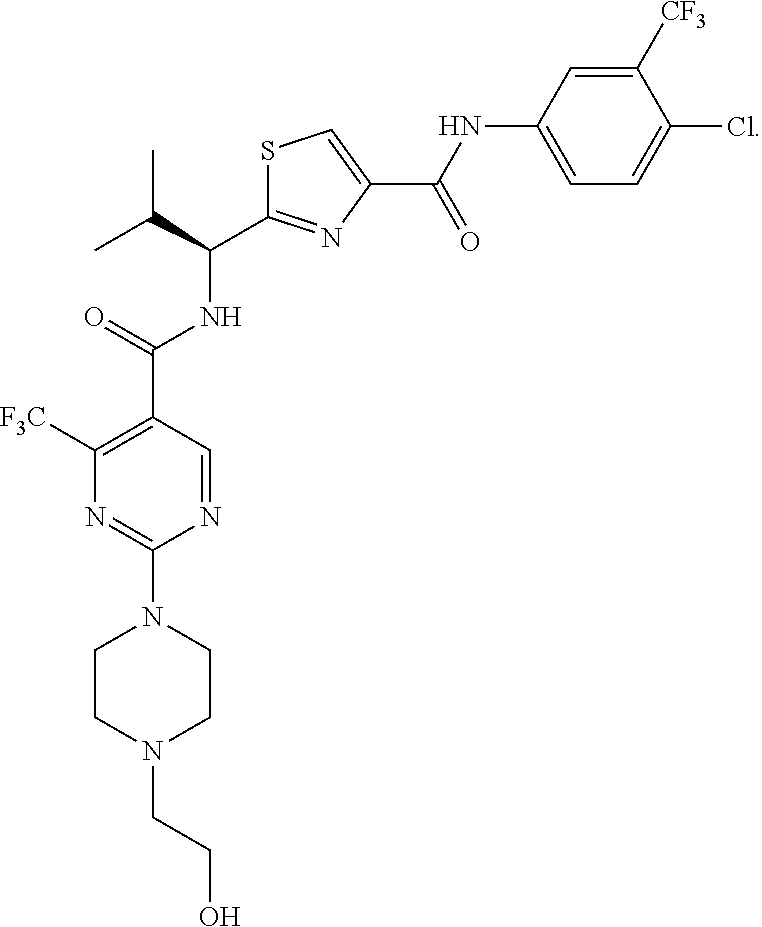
N1=CC(C(=O)NC(C2=NC(C(=O)NC3=CC=C(Cl)C([CF3])=C3)=CS2)C(C)C)=C([F3C])N=C1N1CCN(CCO)CC1
